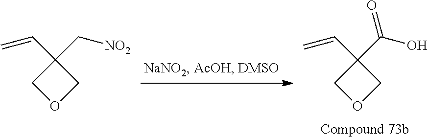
C1(C[NO2])(C=C)COC1.C1(C(O)=O)(C=C)COC1
